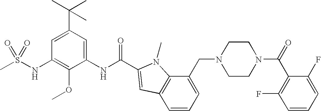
CS(NC1=C(OC)C(NC(=O)C2=CC3=C(C(CN4CCN(C(=O)C5=C(F)C=CC=C5F)CC4)=CC=C3)N2C)=CC(C(C)(C)C)=C1)(=O)=O
